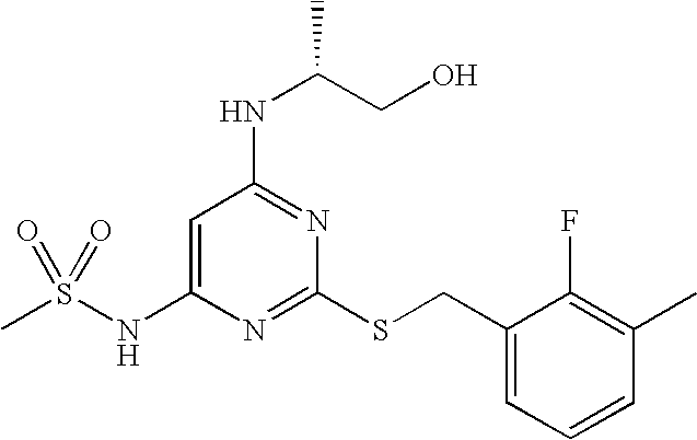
C1=C(NS(C)(=O)=O)N=C(SCC2=CC=CC(C)=C2F)N=C1NC(CO)C
